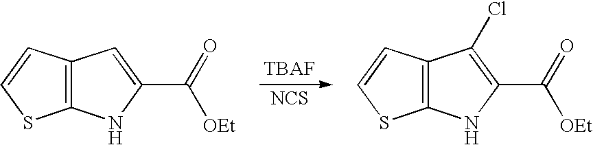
[NCS].C12=C(C=CS1)C=C(C([OEt])=O)N2.C12=C(C=CS1)C(Cl)=C(C([OEt])=O)N2
